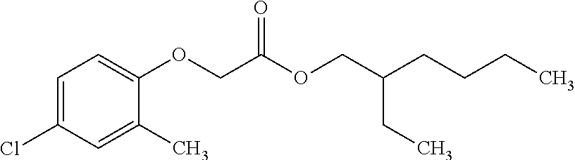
C1=C(Cl)C=C(C)C(OCC(OCC(CCCC)CC)=O)=C1
